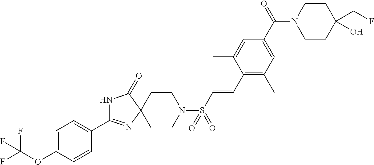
N1C(C2=CC=C(OC(F)(F)F)C=C2)=NC2(C1=O)CCN(S(C=CC1=C(C)C=C(C(N3CCC(CF)(O)CC3)=O)C=C1C)(=O)=O)CC2
